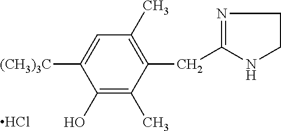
C1(O)=C(C)C(CC2=NCCN2)=C(C)C=C1[(CH3)3C].Cl
